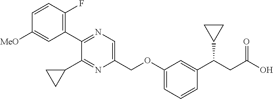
C1(C2=NC=C(COC3=CC=CC(C(CC(O)=O)C4CC4)=C3)N=C2C2CC2)=C(F)C=CC([MeO])=C1
